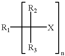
[R1]C([R2])([R3])[X]
